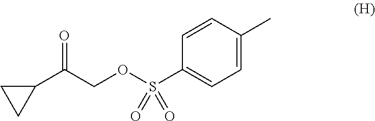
C1=CC(S(OCC(C2CC2)=O)(=O)=O)=CC=C1C
